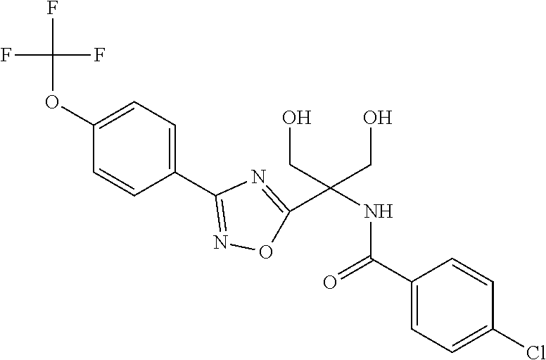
C1(OC(F)(F)F)=CC=C(C2=NOC(C(NC(C3=CC=C(Cl)C=C3)=O)(CO)CO)=N2)C=C1
